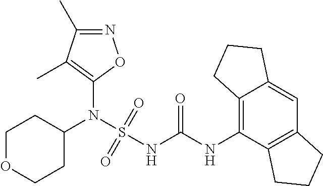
C1(N(S(NC(NC2=C3C(=CC4=C2CCC4)CCC3)=O)(=O)=O)C2CCOCC2)=C(C)C(C)=NO1
